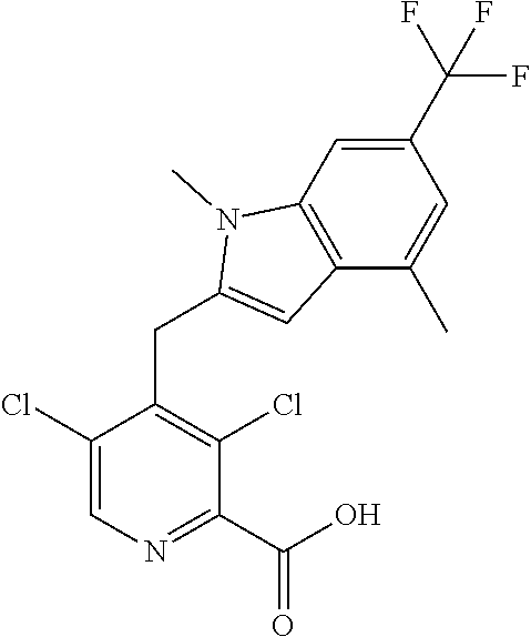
C1(C(F)(F)F)=CC2=C(C(C)=C1)C=C(CC1=C(Cl)C(C(O)=O)=NC=C1Cl)N2C
